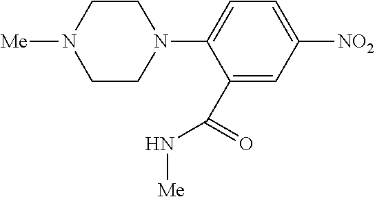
C1(C(=O)N[Me])=CC([NO2])=CC=C1N1CCN([Me])CC1
